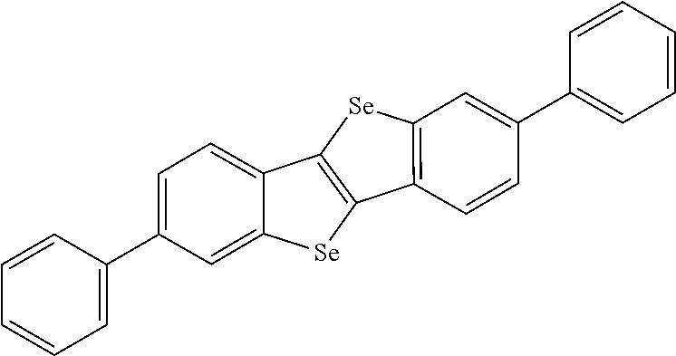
C12=C([Se]C3=CC(C4=CC=CC=C4)=CC=C13)C1=C([Se]2)C=C(C2=CC=CC=C2)C=C1
